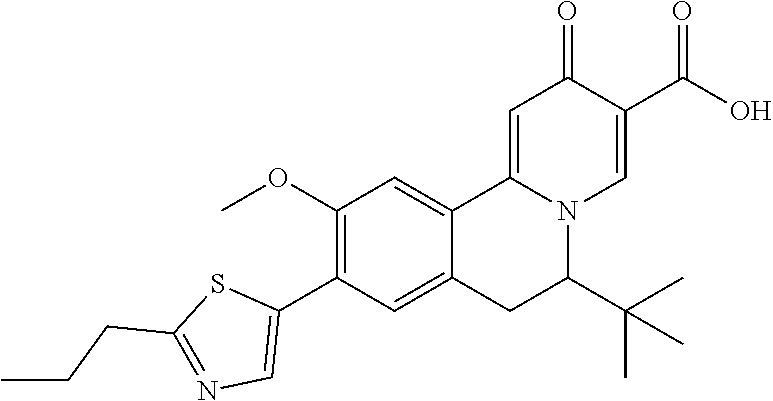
O(C)C1=C(C2=CN=C(CCC)S2)C=C2C(=C1)C1=CC(=O)C(C(=O)O)=CN1C(C(C)(C)C)C2
